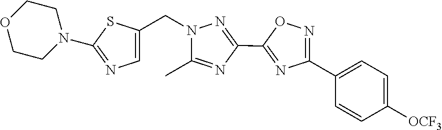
N1(CC2=CN=C(N3CCOCC3)S2)N=C(C2=NC(C3=CC=C([OCF3])C=C3)=NO2)N=C1C
